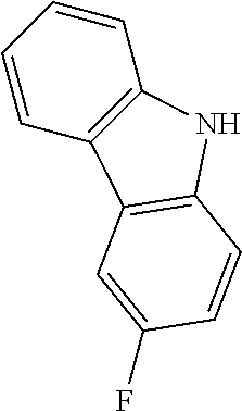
C1=CC=CC2=C1NC1=C2C=C(F)C=C1
